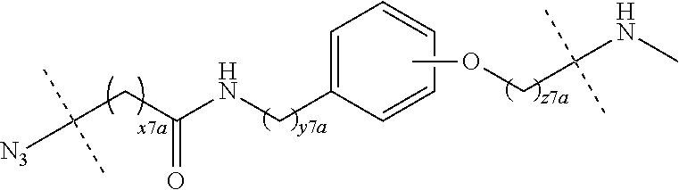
[N3]C(CC(=O)NCC1=CC=CC=C1)(C)C.COCC(NC)(C)C
